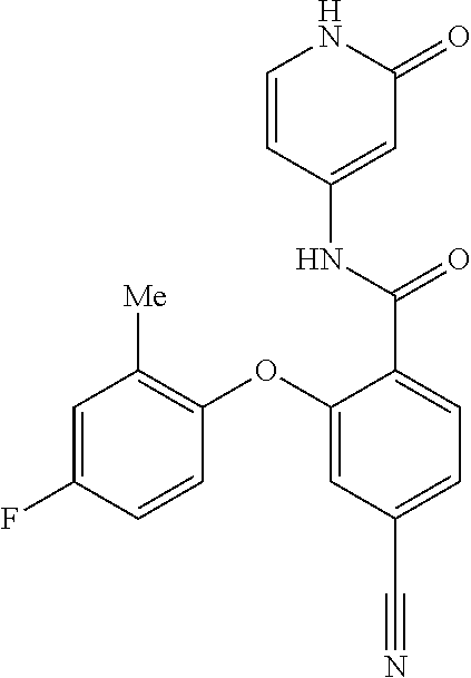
C1=CC(NC(=O)C2=CC=C(C#N)C=C2OC2=C([Me])C=C(F)C=C2)=CC(=O)N1
